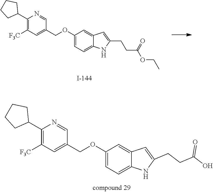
C1(C2CCCC2)=C([F3C])C=C(COC2=CC=C3C(=C2)C=C(CCC(=O)OCC)N3)C=N1.C1(C2CCCC2)=C([F3C])C=C(COC2=CC=C3C(=C2)C=C(CCC(O)=O)N3)C=N1
